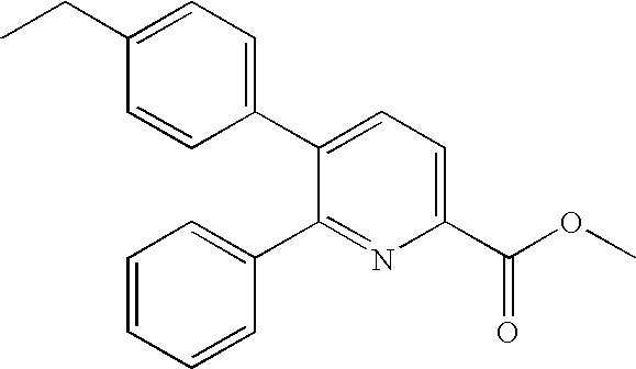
C1(CC)=CC=C(C2=CC=C(C(=O)OC)N=C2C2=CC=CC=C2)C=C1
